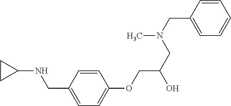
C1=CC(OCC(O)CN(CC2=CC=CC=C2)C)=CC=C1CNC1CC1
